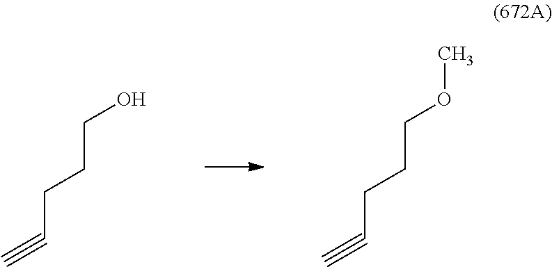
C(CCC#C)O.C(CCC#C)OC
